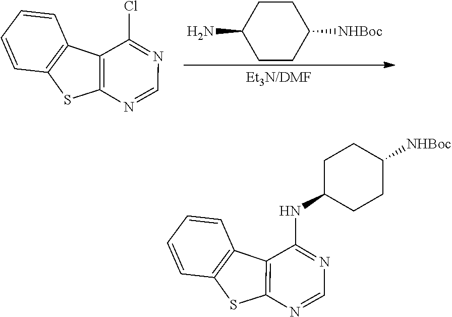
C12=C(N=CN=C1Cl)SC1=C2C=CC=C1.C1CC(N)CCC1[NHBoc].C12=C(N=CN=C1NC1CCC([NHBoc])CC1)SC1=C2C=CC=C1
